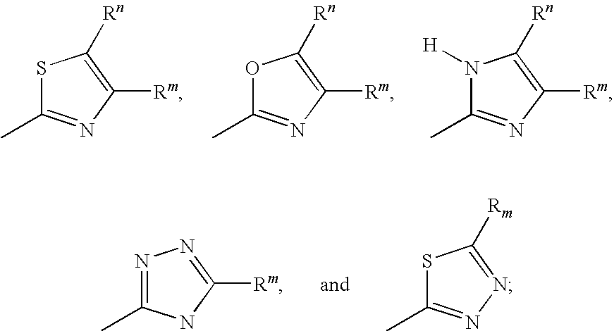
S1C(C)=NC([Rm])=C1[Rn].O1C(C)=NC([Rm])=C1[Rn].N1([H])C(C)=NC([Rm])=C1[Rn].N1=C(C)NC([Rm])=N1.S1C(C)=NN=C1[Rm]
